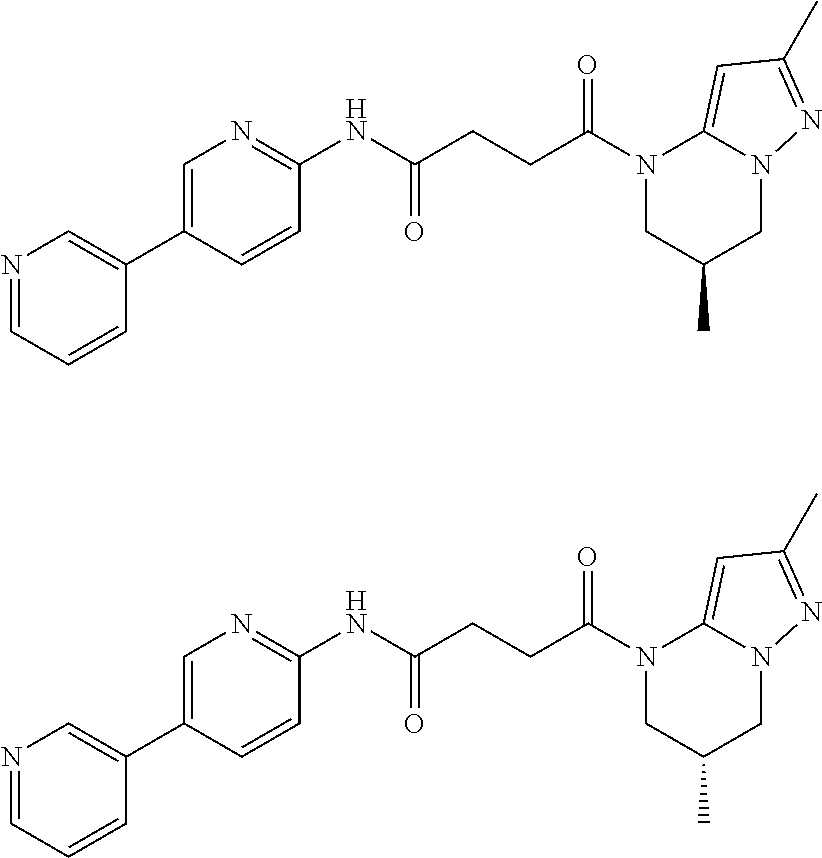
N1(C(CCC(NC2=NC=C(C3=CN=CC=C3)C=C2)=O)=O)CC(C)CN2C1=CC(C)=N2.N1(C(CCC(NC2=NC=C(C3=CN=CC=C3)C=C2)=O)=O)CC(C)CN2C1=CC(C)=N2
